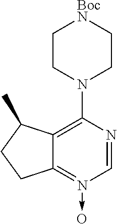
C12=N(->O)C=NC(N3CC[BocN]CC3)=C1C(C)CC2
